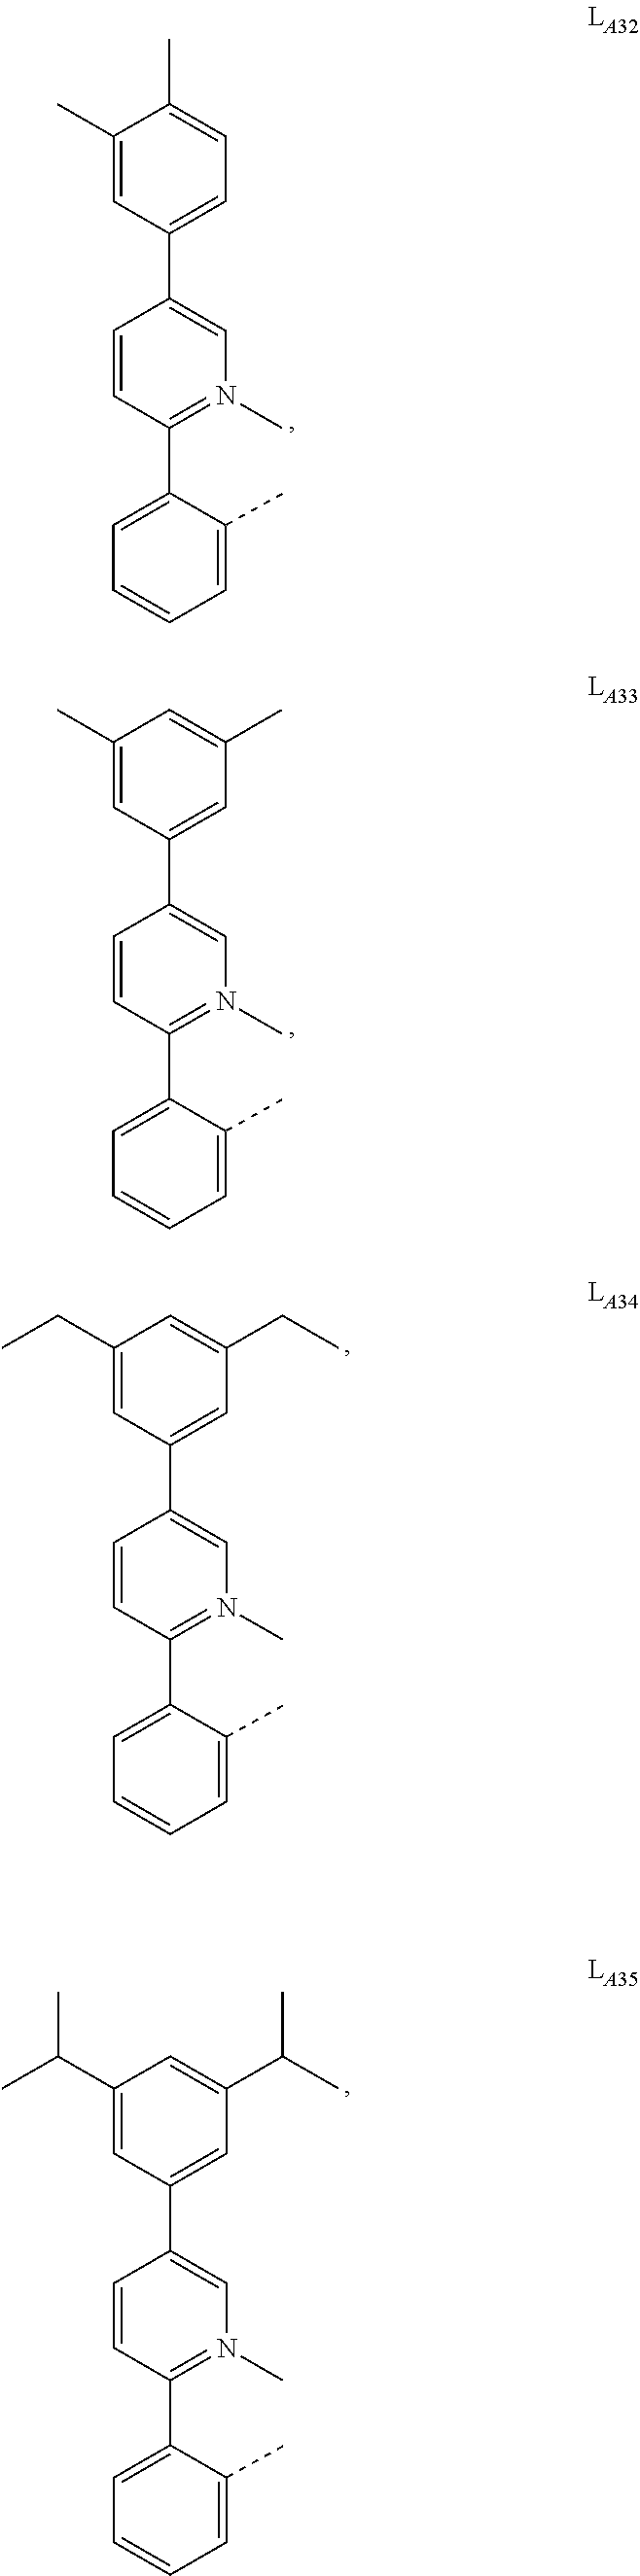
C1=CC(C2=CC=CC=C2C)=N(C)C=C1C1=CC=C(C)C(C)=C1.C1=CC(C2=CC=CC=C2C)=N(C)C=C1C1=CC(C)=CC(C)=C1.C1=CC(C2=CC=CC=C2C)=N(C)C=C1C1=CC(CC)=CC(CC)=C1.C1=CC(C2=CC=CC=C2C)=N(C)C=C1C1=CC(C(C)C)=CC(C(C)C)=C1
